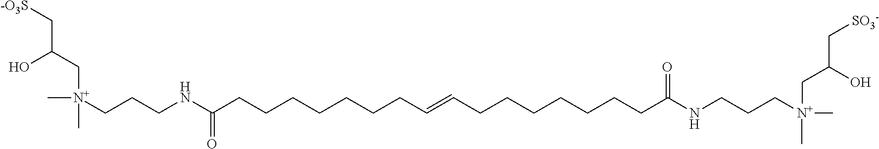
N(C(CCCCCCCC=CCCCCCCCC(NCCC[N+](C)(CC(O)C[SO3-])C)=O)=O)CCC[N+](CC(O)C[-O3S])(C)C
